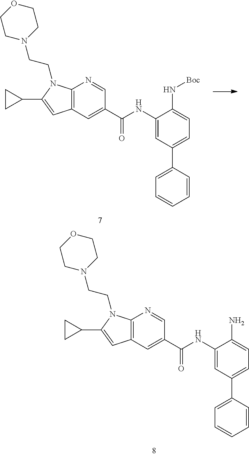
C12=C(C=C(C(=O)NC3=CC(C4=CC=CC=C4)=CC=C3N)C=N1)C=C(C1CC1)N2CCN1CCOCC1.C12=C(C=C(C(=O)NC3=CC(C4=CC=CC=C4)=CC=C3N[Boc])C=N1)C=C(C1CC1)N2CCN1CCOCC1
